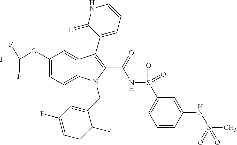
C12=CC=C(OC(F)(F)F)C=C1C(C1=CC=CNC1=O)=C(C(=O)NS(C1=CC=CC(NS(C)(=O)=O)=C1)(=O)=O)N2CC1=CC(F)=CC=C1F
